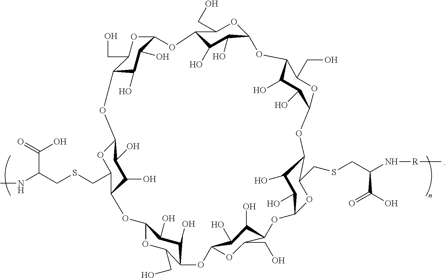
C12C(O)C(O)C(OC1CO)OC1C(O)C(O)C(OC1CSCC(C(O)=O)NC)OC1C(O)C(O)C(OC1CO)OC1C(O)C(O)C(OC1CO)OC1C(O)C(O)C(OC1CO)OC1C(CSCC(N[R]C)C(=O)O)OC(OC3C(CO)OC(O2)C(O)C3O)C(O)C1O
